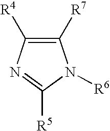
C1([R7])=C([R4])N=C([R5])N1[R6]
